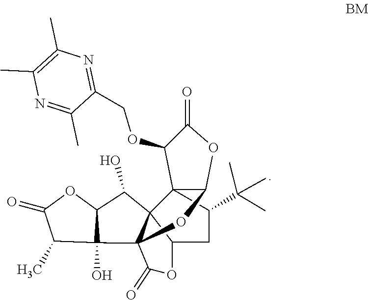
C123C(C(C)(C)C)CC4C15C(C1(O)C(C)C(=O)OC1C5O)(OC2OC(=O)C3OCC1=NC(C)=C(C)N=C1C)C(=O)O4
